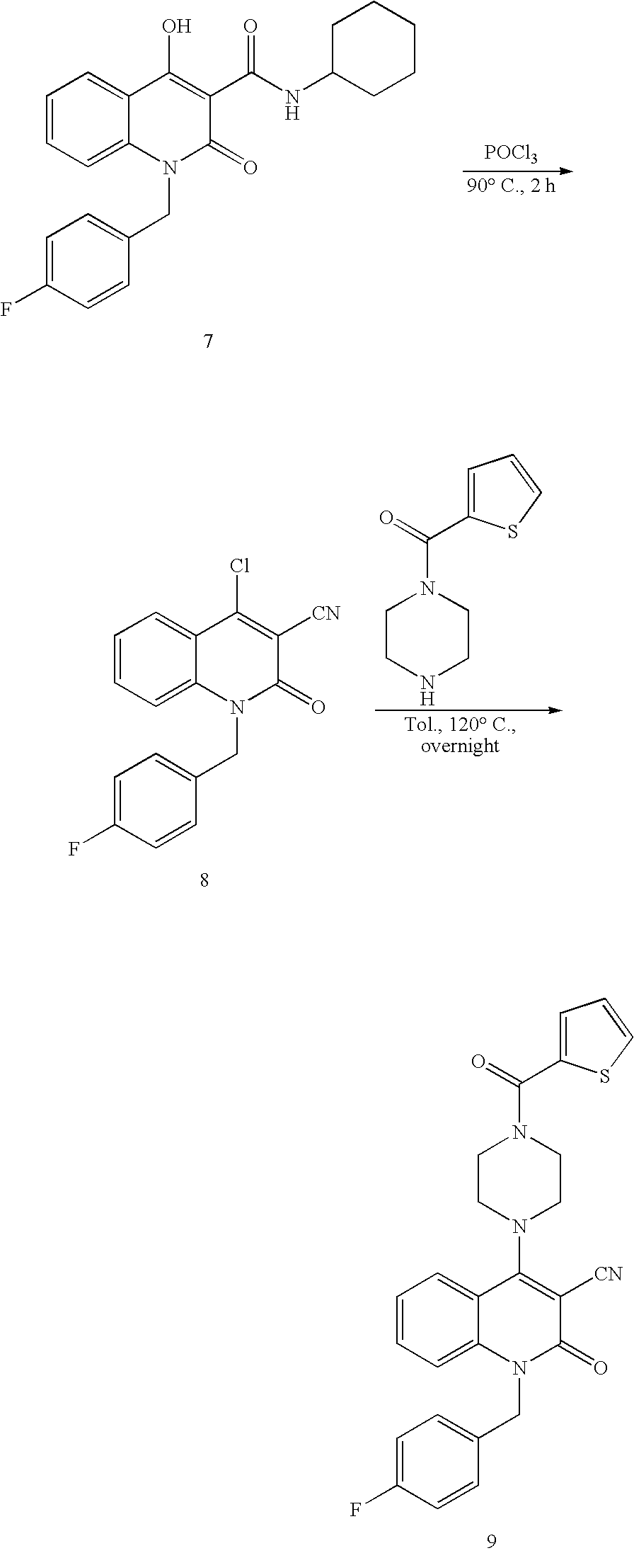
[POCl3].C1(O)=C(C(NC2CCCCC2)=O)C(=O)N(CC2=CC=C(F)C=C2)C2=CC=CC=C12.C1CNCCN1C(=O)C1=CC=CS1.C1(Cl)=C([CN])C(=O)N(CC2=CC=C(F)C=C2)C2=CC=CC=C12.C1(N2CCN(C(=O)C3=CC=CS3)CC2)=C([CN])C(=O)N(CC2=CC=C(F)C=C2)C2=CC=CC=C12
